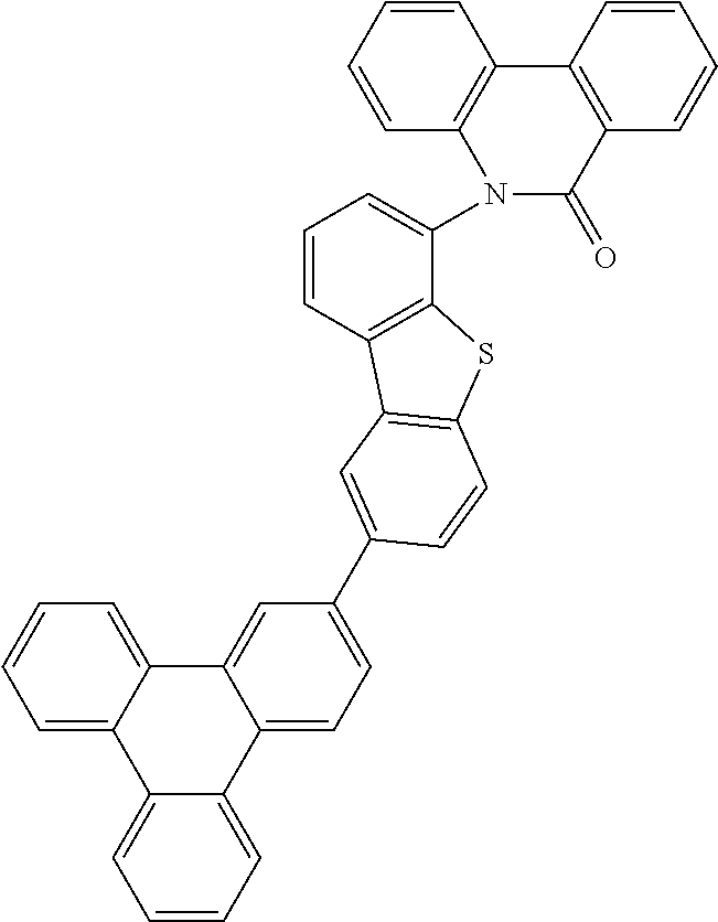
C1=CC2=C(C(N3C(=O)C4=C(C5=C3C=CC=C5)C=CC=C4)=C1)SC1=C2C=C(C2=CC=C3C(=C2)C2=CC=CC=C2C2=CC=CC=C32)C=C1
